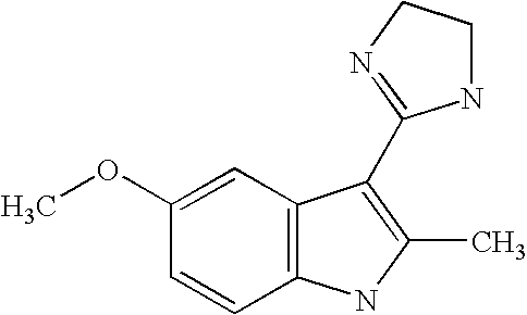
C1=C(OC)C=CC2=C1C(C1=NCCN1)=C(C)N2
